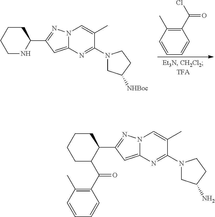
C1CCCC(C2=NN3C(=C2)N=C(N2CC(N)CC2)C(C)=C3)C1C(C1=C(C)C=CC=C1)=O.C1=CC(C)=C(C(Cl)=O)C=C1.C1NC(C2=NN3C(=C2)N=C(N2CC([NHBoc])CC2)C(C)=C3)CCC1
